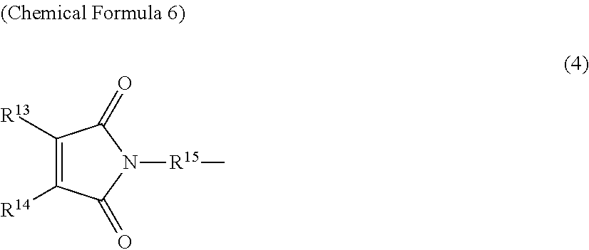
C1([R13])=C([R14])C(=O)N([R15]C)C1=O
